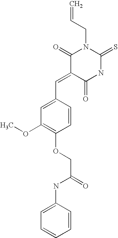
C=CCN1C(=O)C(=CC2=CC(OC)=C(OCC(=O)NC3=CC=CC=C3)C=C2)C(=O)NC1=S
